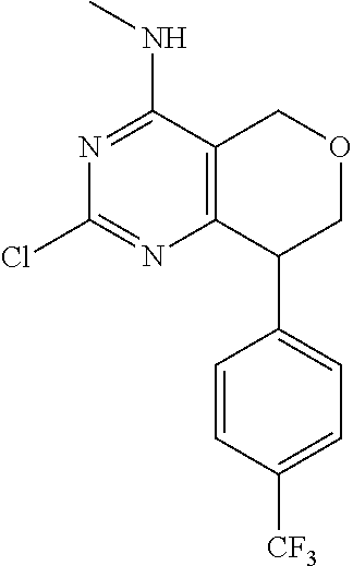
N1=C(NC)C2=C(N=C1Cl)C(C1=CC=C([CF3])C=C1)COC2
